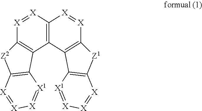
C12=C(C3=C([X]=[X]1)[Z1]C1=C3[X1]=[X][X]=[X]1)C1=C([X]=[X]2)[Z2]C2=C1[X1]=[X][X]=[X]2
